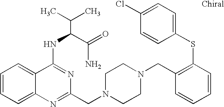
C1=CC=C2C(=C1)C(NC(C(N)=O)C(C)C)=NC(CN1CCN(CC3=C(SC4=CC=C(Cl)C=C4)C=CC=C3)CC1)=N2
